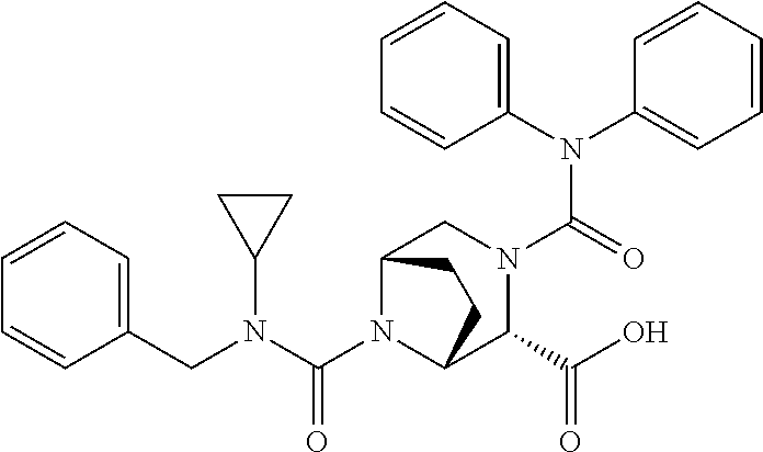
C(N1C2C(C(O)=O)N(C(N(C3=CC=CC=C3)C3=CC=CC=C3)=O)CC1CC2)(N(CC1=CC=CC=C1)C1CC1)=O
